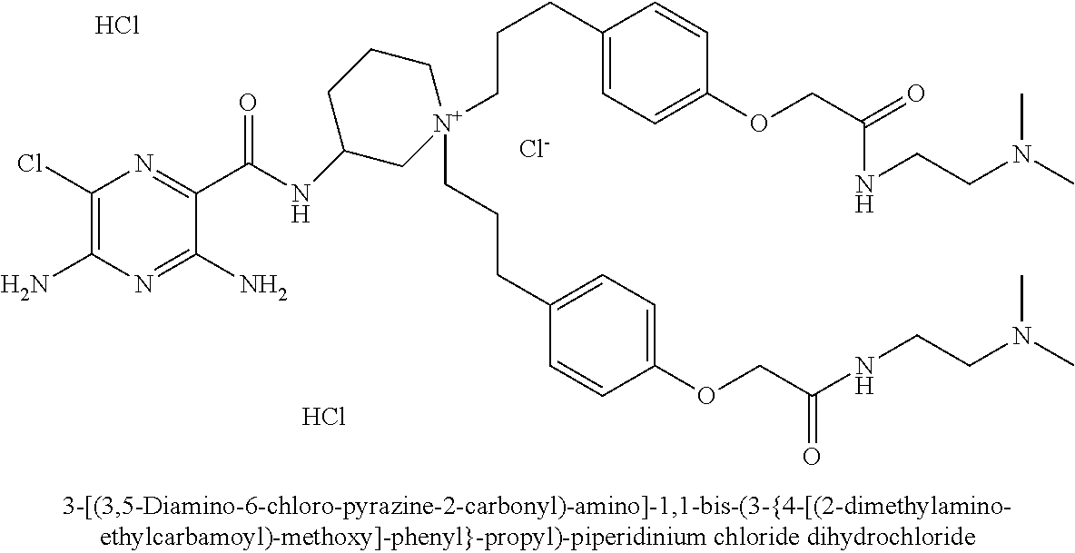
C1(Cl)=C(N)N=C(N)C(C(=O)NC2C[N+](CCCC3=CC=C(OCC(=O)NCCN(C)C)C=C3)(CCCC3=CC=C(OCC(NCCN(C)C)=O)C=C3)CCC2)=N1.[Cl-].Cl.Cl
